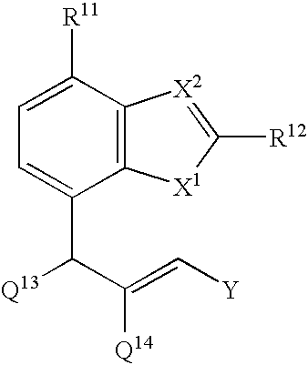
C1([R11])=CC=C(C([Q13])C(=C[Y])[Q14])C2=C1[X2]=C([R12])[X1]2
